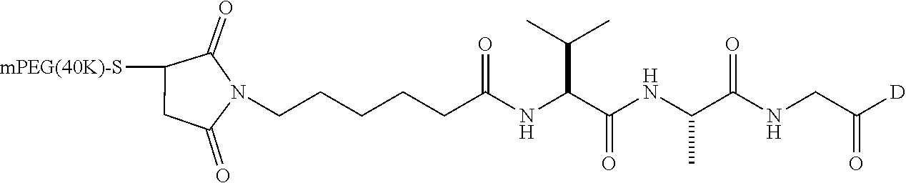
C1([mPEG(40K)-S])CC(=O)N(CCCCCC(NC(C(NC(C(NCC([D])=O)=O)C)=O)C(C)C)=O)C1=O
